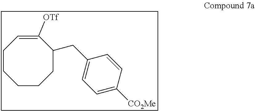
C1CCC(CC2=CC=C([CO2Me])C=C2)C([OTf])=CCC1
